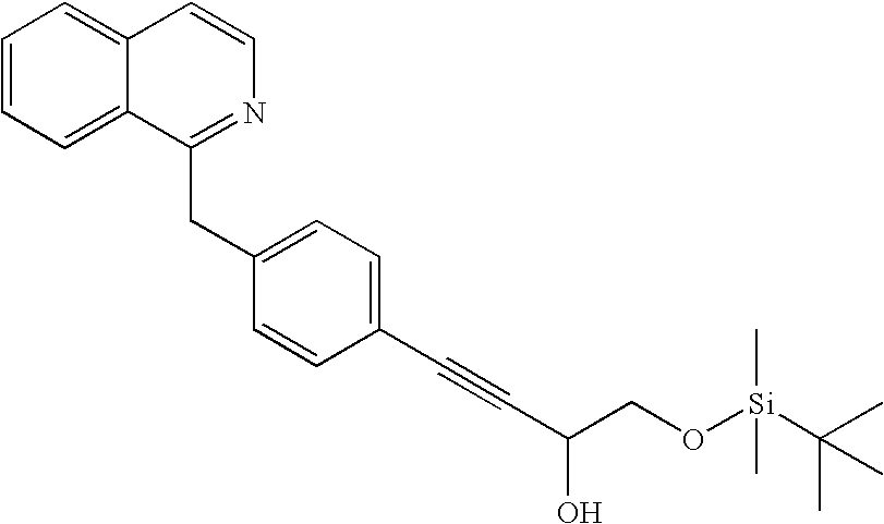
C(O)(CO[Si](C(C)(C)C)(C)C)C#CC1=CC=C(CC2=NC=CC3=CC=CC=C32)C=C1
